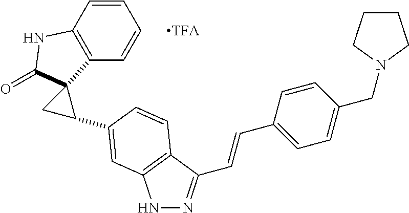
C1=CC2=C(C=C1)C1(C(=O)N2)CC1C1=CC2=C(C(C=CC3=CC=C(CN4CCCC4)C=C3)=NN2)C=C1
